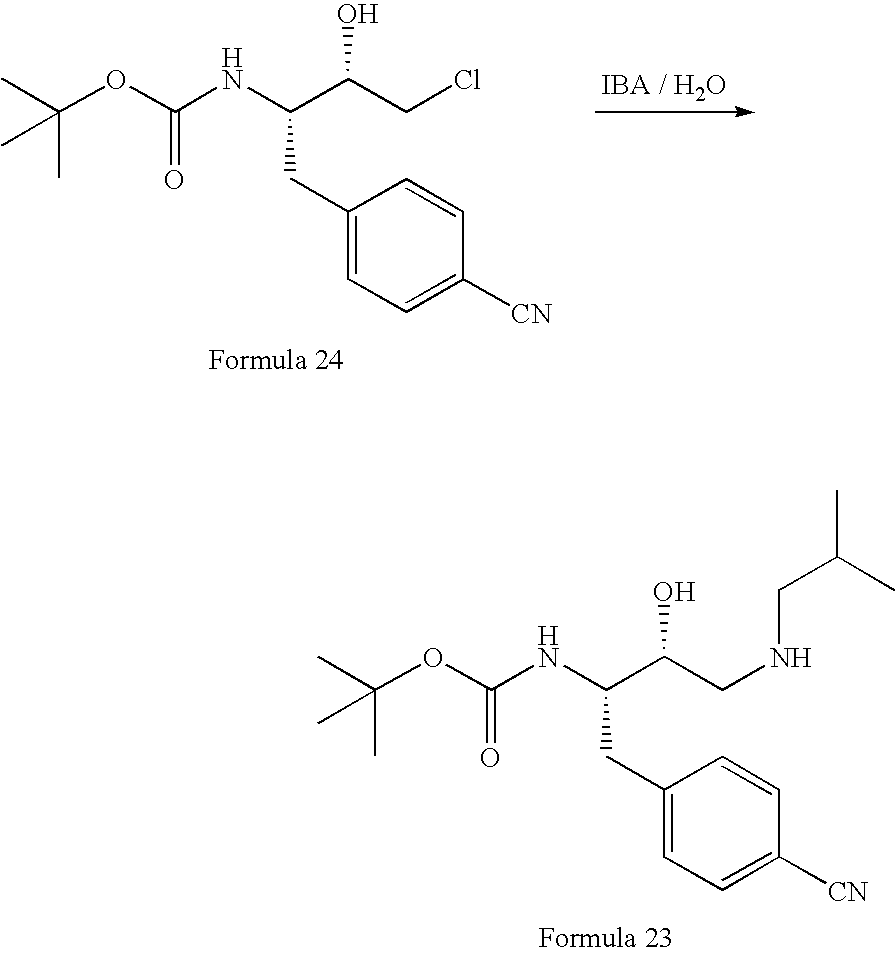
C(OC(NC(CC1=CC=C([CN])C=C1)C(CNCC(C)C)O)=O)(C)(C)C.C(OC(NC(CC1=CC=C([CN])C=C1)C(CCl)O)=O)(C)(C)C
